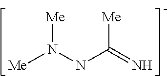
[Me]N(NC(=N)[Me])[Me]
